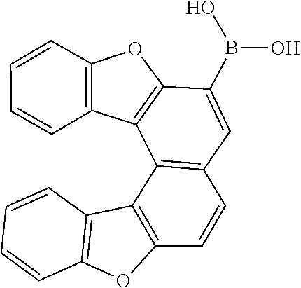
C1=CC2=C(C=C1)C1=C(C=CC3=C1C1=C(OC4=C1C=CC=C4)C(B(O)O)=C3)O2
